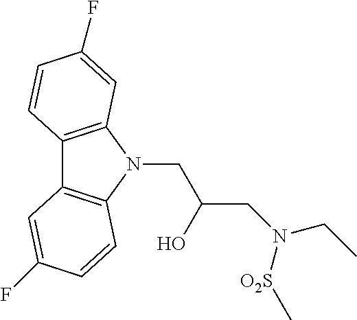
C12=C(N(CC(CN(CC)[O2S]C)O)C3=C1C=C(F)C=C3)C=C(F)C=C2
